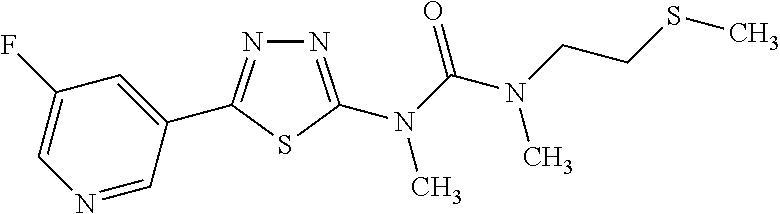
C1=C(C2=NN=C(N(C(N(CCSC)C)=O)C)S2)C=NC=C1F
